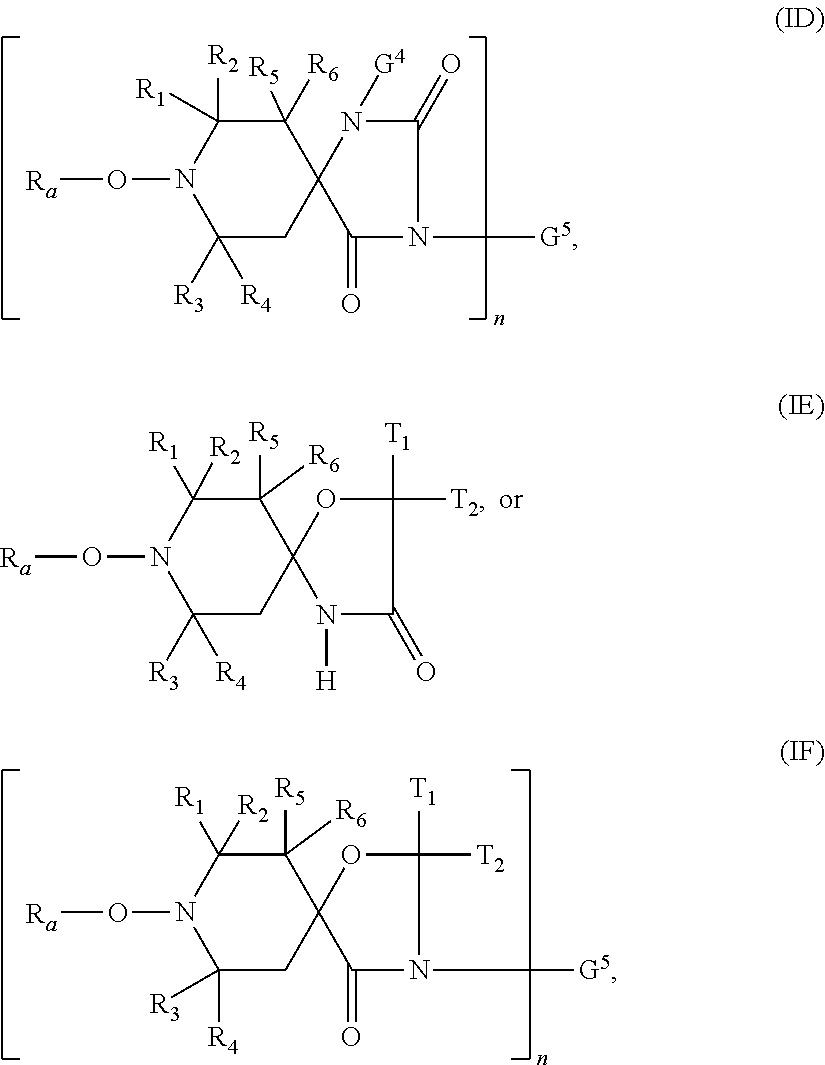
C1([R3])([R4])CC2(C([R6])([R5])C([R1])([R2])N1O[Ra])N([G4])C(=O)N([G5])C2=O.C1([R3])([R4])CC2(C([R6])([R5])C([R1])([R2])N1O[Ra])OC([T1])([T2])C(=O)N2[H].C1([R3])([R4])CC2(C([R6])([R5])C([R1])([R2])N1O[Ra])OC([T1])([T2])N([G5])C2=O
